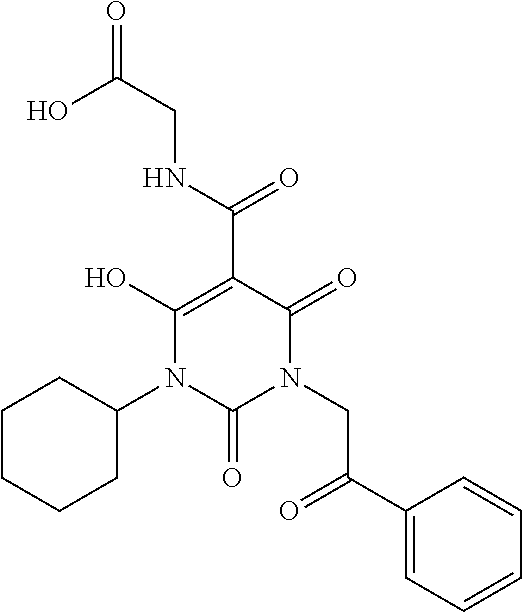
OC(CNC(C1=C(O)N(C2CCCCC2)C(=O)N(CC(=O)C2=CC=CC=C2)C1=O)=O)=O
